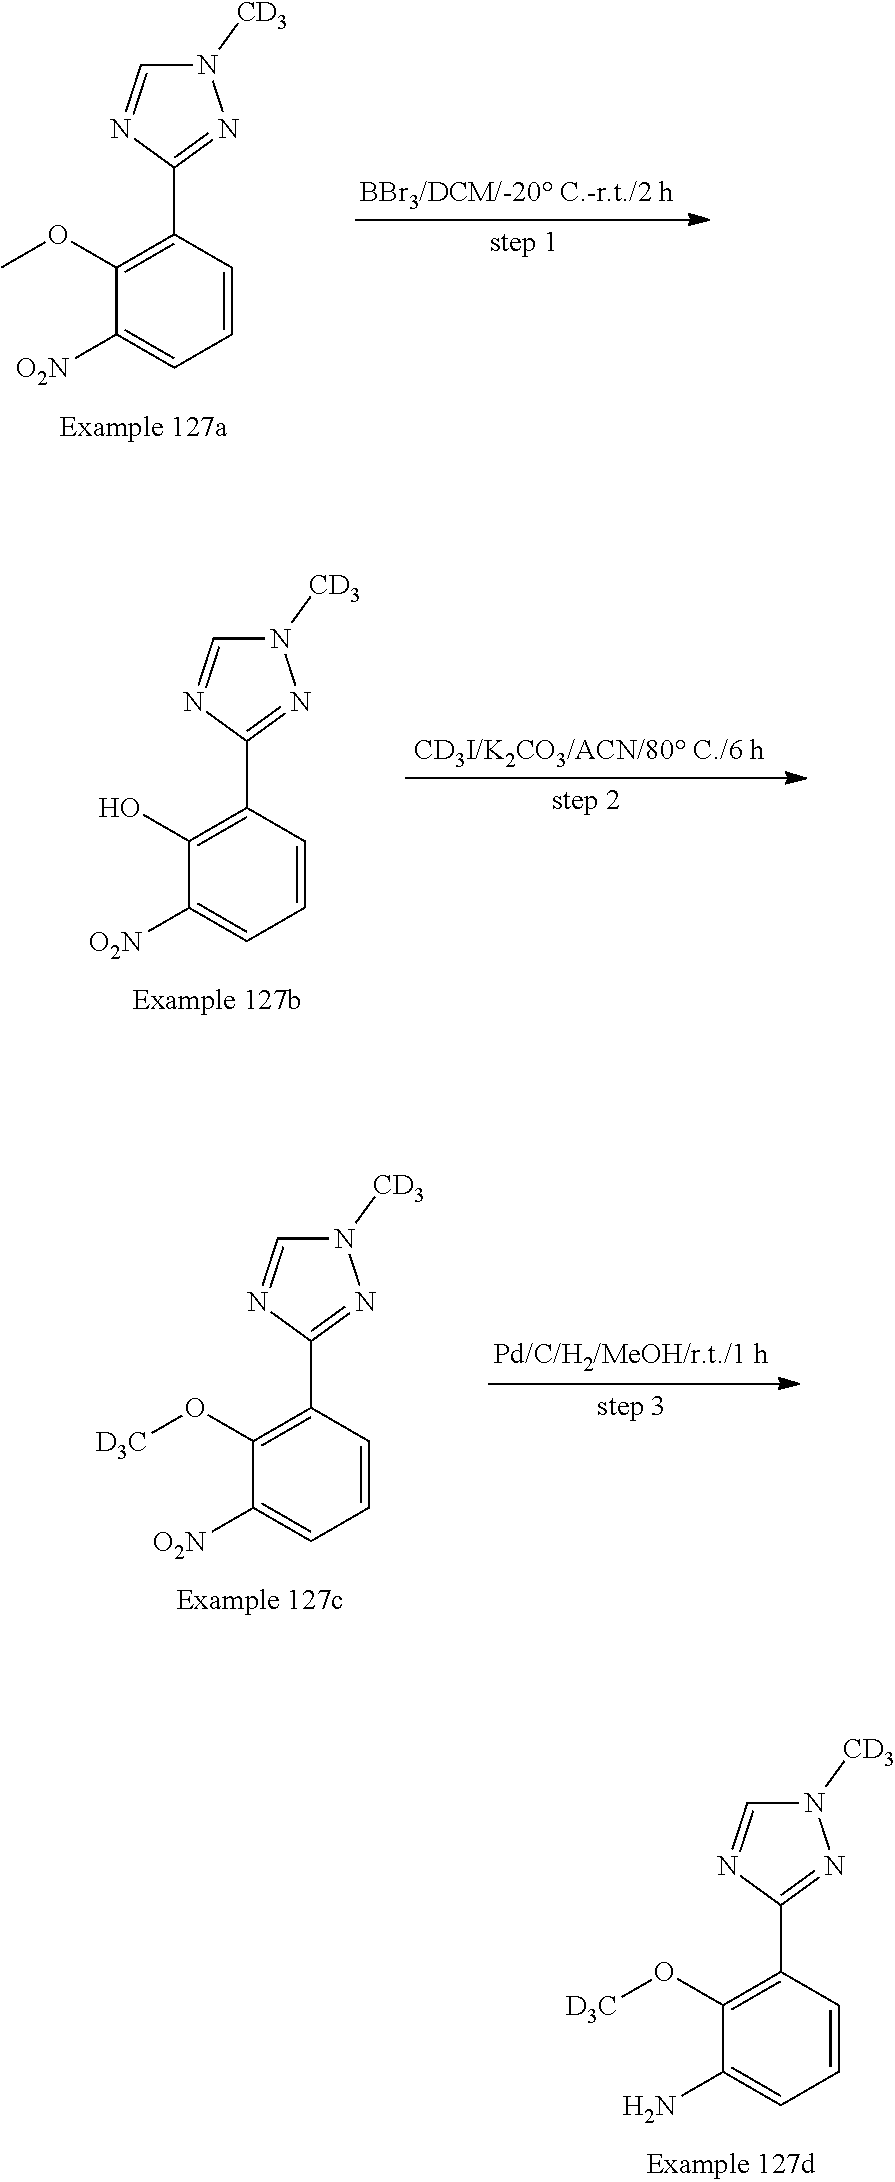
C1(O[D3C])=C(C2=NN([CD3])C=N2)C=CC=C1N.C1(OC)=C(C2=NN([CD3])C=N2)C=CC=C1[O2N].C1(O)=C(C2=NN([CD3])C=N2)C=CC=C1[O2N].C1(O[D3C])=C(C2=NN([CD3])C=N2)C=CC=C1[O2N]
